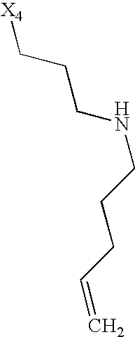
[X4]CCCNCCCC=C
